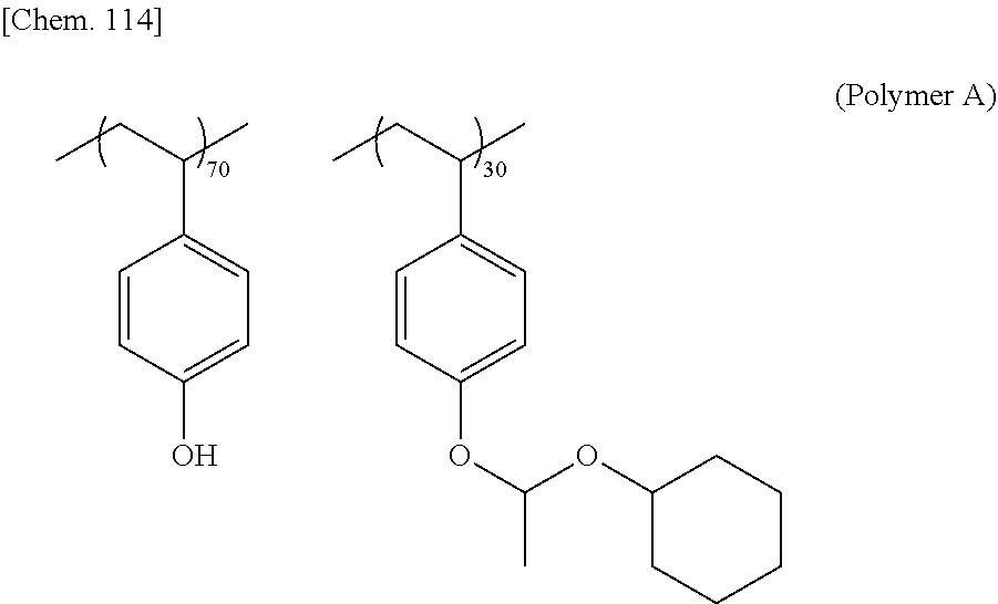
C1=CC(O)=CC=C1C(CC)C.C1=CC(OC(C)OC2CCCCC2)=CC=C1C(CC)C
